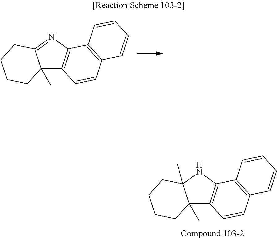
C12(C)C3=C(N=C1CCCC2)C1=C(C=C3)C=CC=C1.C12(C)C3=C(NC1(C)CCCC2)C1=C(C=C3)C=CC=C1
